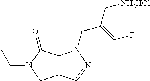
C12=C(C(=O)N(CC)C1)N(CC(C[NH2HCl])=CF)N=C2
